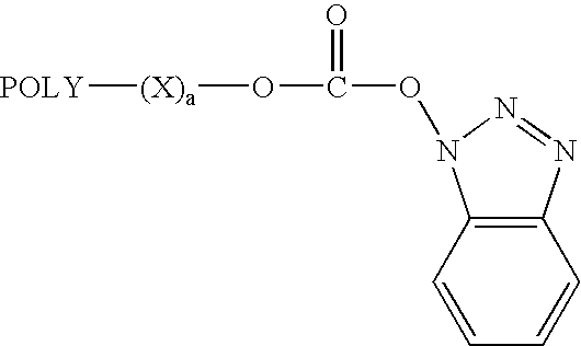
C12=C(C=CC=C1)N(OC(O[(X)a][POLY])=O)N=N2
